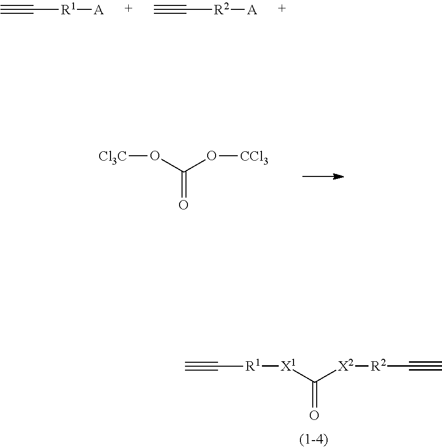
C#C[R1][A].C#C[R2][A].[Cl3C]OC(O[CCl3])=O.[R1]([X1]C([X2][R2]C#C)=O)C#C
